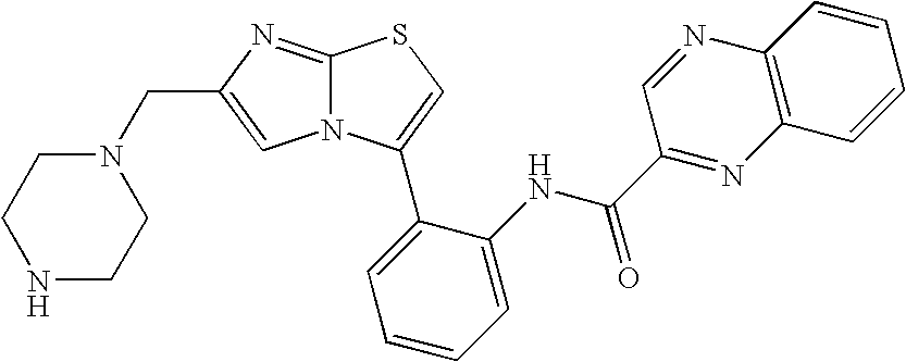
N12C(=NC(CN3CCNCC3)=C1)SC=C2C1=CC=CC=C1NC(C1=NC2=C(N=C1)C=CC=C2)=O
